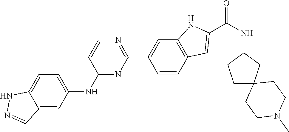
C1=C2C(=CC(NC3=NC(C4=CC5=C(C=C(C(NC6CCC7(C6)CCN(C)CC7)=O)N5)C=C4)=NC=C3)=C1)C=NN2
